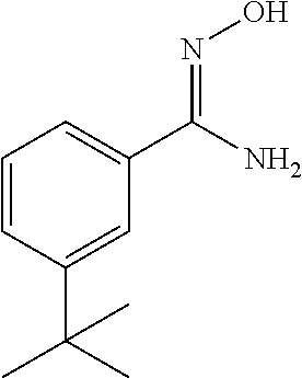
C(C1=CC(C(=NO)N)=CC=C1)(C)(C)C
